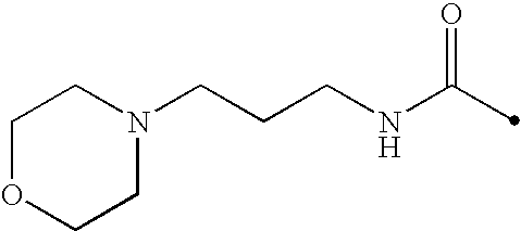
C(NC(=O)C)CCN1CCOCC1
